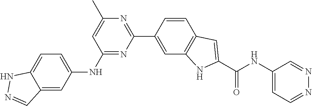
C1(C)=CC(NC2=CC=C3C(=C2)C=NN3)=NC(C2=CC3=C(C=C2)C=C(C(NC2=CC=NN=C2)=O)N3)=N1
